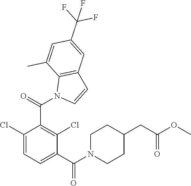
C1(Cl)=CC=C(C(N2CCC(CC(OC)=O)CC2)=O)C(Cl)=C1C(N1C=CC2=C1C(C)=CC(C(F)(F)F)=C2)=O
